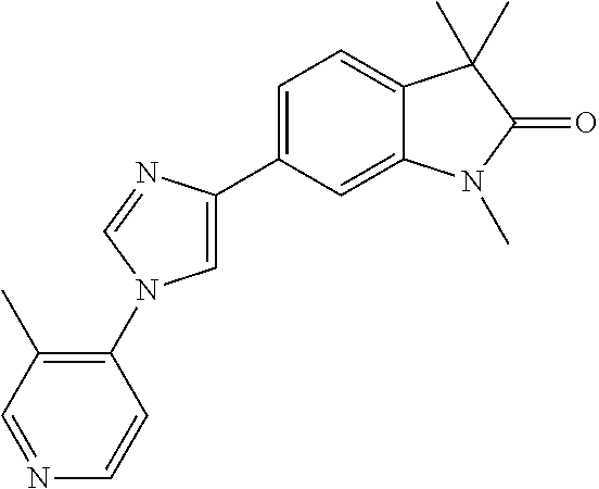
C1=C(C2=CC=C3C(=C2)N(C)C(=O)C3(C)C)N=CN1C1=C(C)C=NC=C1
